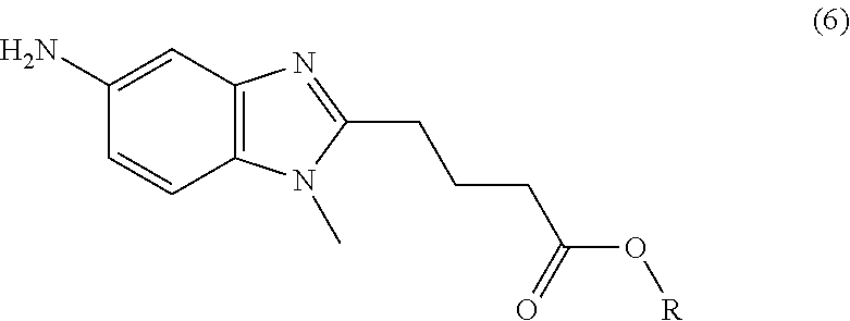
C1=CC2=C(C=C1N)N=C(CCCC(O[R])=O)N2C
